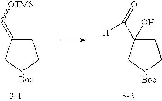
C1C(=C[OTMS])C[NBoc]C1.C1C(O)(C([H])=O)C[NBoc]C1
